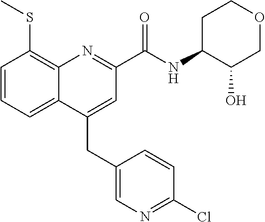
C(C1=CC(C(NC2C(O)COCC2)=O)=NC2=C(SC)C=CC=C12)C1=CN=C(Cl)C=C1
